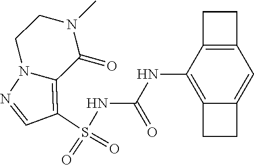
S(NC(NC1=C2C(=CC3=C1CC3)CC2)=O)(C1=C2N(N=C1)CCN(C)C2=O)(=O)=O
